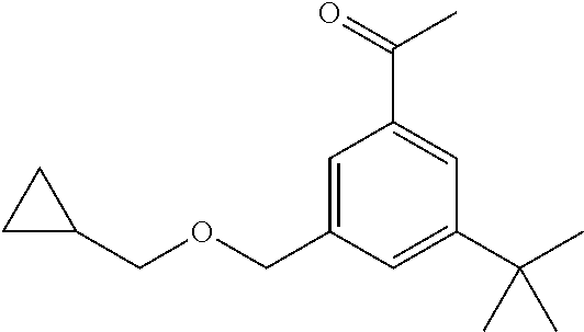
C1=C(COCC2CC2)C=C(C(C)(C)C)C=C1C(C)=O
